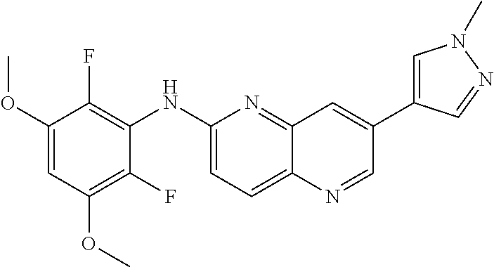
C1(NC2=C(F)C(OC)=CC(OC)=C2F)=CC=C2C(=N1)C=C(C1=CN(C)N=C1)C=N2
